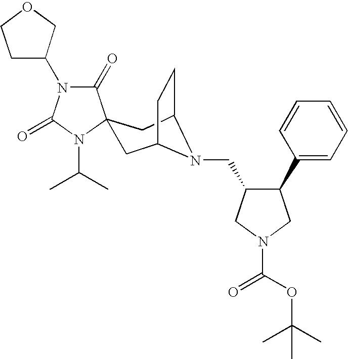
C1(=O)N(C2COCC2)C(=O)N(C(C)C)C12CC1CCC(C2)N1CC1C(C2=CC=CC=C2)CN(C(OC(C)(C)C)=O)C1
